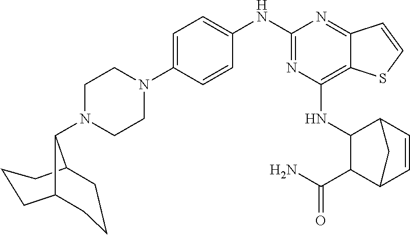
N1(C2=CC=C(NC3=NC(NC4C(C(N)=O)C5C=CC4C5)=C4C(=N3)C=CS4)C=C2)CCN(C2C3CCCC2CCC3)CC1
